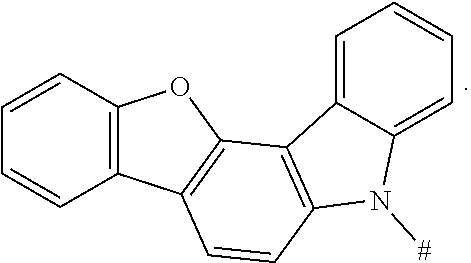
C12=C(C=CC=C1)OC1=C2C=CC2=C1C1=CC=CC=C1N2[#]
